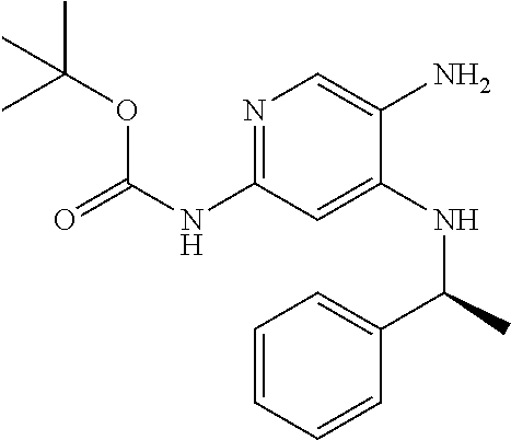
N1=C(NC(=O)OC(C)(C)C)C=C(NC(C2=CC=CC=C2)C)C(N)=C1
